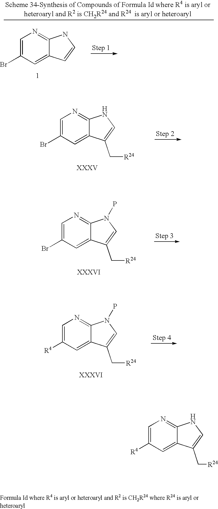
C1=C(Br)C=C2C(=N1)NC=C2.C1=C([R4])C=C2C(=N1)N(P)C=C2C[R24].C1=C([R4])C=C2C(=N1)NC=C2C[R24].C1=C(Br)C=C2C(=N1)NC=C2C[R24].C1=C(Br)C=C2C(=N1)N(P)C=C2C[R24]
